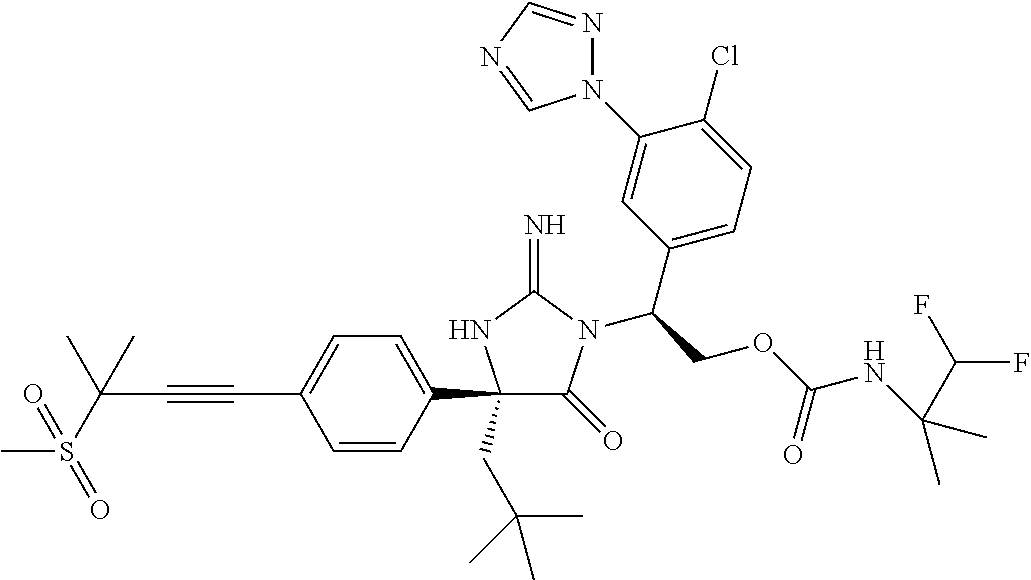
C1(C2=CC=C(C#CC(C)(S(=O)(C)=O)C)C=C2)(CC(C)(C)C)C(=O)N(C(COC(NC(C(F)F)(C)C)=O)C2=CC=C(Cl)C(N3N=CN=C3)=C2)C(=N)N1
